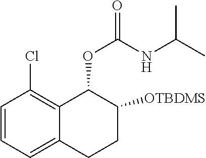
C1=CC=C2C(=C1Cl)C(OC(NC(C)C)=O)C([OTBDMS])CC2
